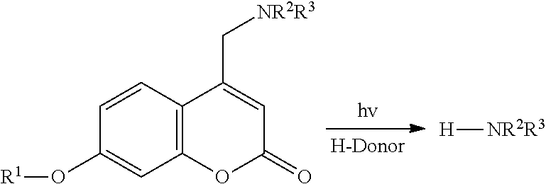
C12=C(C=CC(O[R1])=C1)C(C[NR2R3])=CC(=O)O2.[H][NR2R3]
